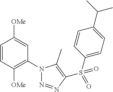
C1=CC([OMe])=C(N2N=NC(S(C3=CC=C(C(C)C)C=C3)(=O)=O)=C2C)C=C1[OMe]
